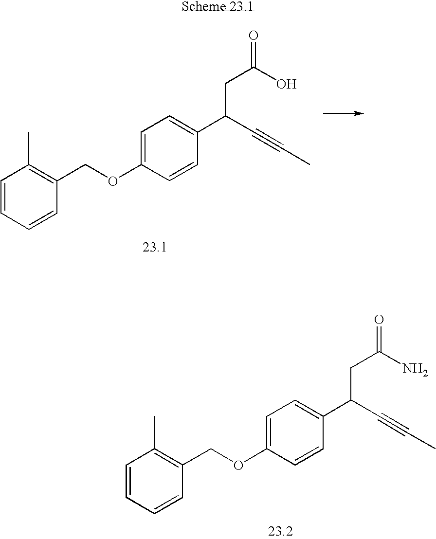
C1=CC=CC(COC2=CC=C(C(C#CC)CC(=O)O)C=C2)=C1C.C1=CC=CC(COC2=CC=C(C(C#CC)CC(=O)N)C=C2)=C1C
